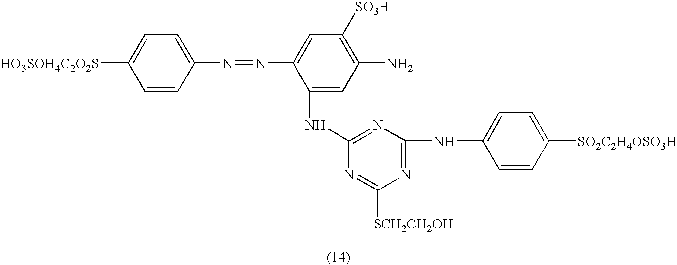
C1=CC(N=NC2=CC([SO3H])=C(N)C=C2NC2=NC(NC3=CC=C([SO2C2H4OSO3H])C=C3)=NC([SCH2CH2OH])=N2)=CC=C1[HO3SOH4C2O2S]
